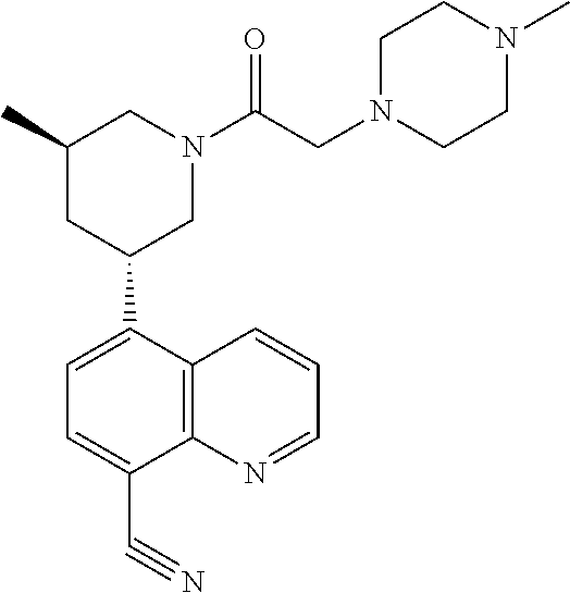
C1=C(C2CN(C(CN3CCN(C)CC3)=O)CC(C)C2)C2=C(C(C#N)=C1)N=CC=C2
